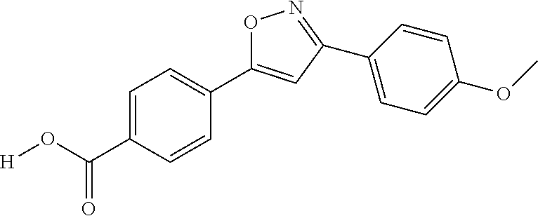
O1C(C2=CC=C(C(=O)O[H])C=C2)=CC(C2=CC=C(OC)C=C2)=N1
